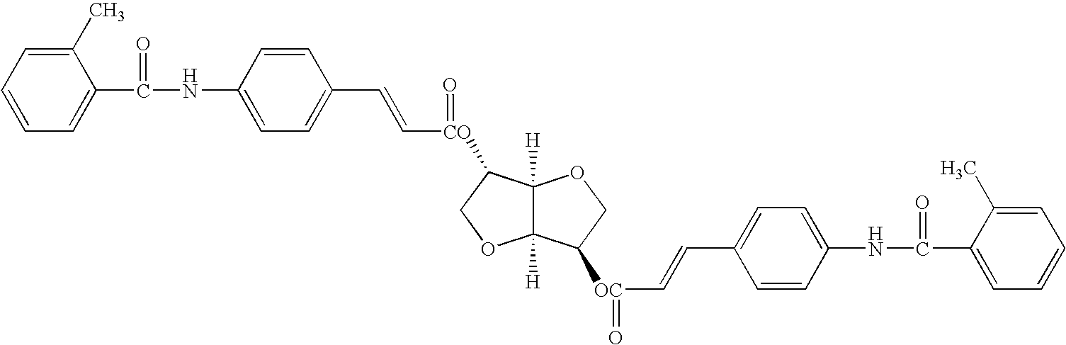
C1=CC=C(C)C(C(NC2=CC=C(C=C[CO](=O)C3C4([H])C([H])(OC3)C([OC](=O)C=CC3=CC=C(NC(C5=CC=CC=C5C)=O)C=C3)CO4)C=C2)=O)=C1
